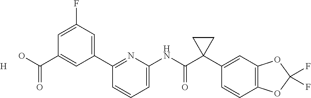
C1(C2=CC(F)=CC(C(O)=O)=C2)=NC(NC(C2(C3=CC4=C(C=C3)OC(F)(F)O4)CC2)=O)=CC=C1.[H]
